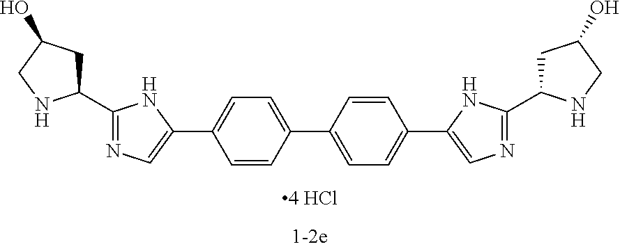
C1=C(C2=CN=C(C3CC(O)CN3)N2)C=CC(C2=CC=C(C3=CN=C(C4CC(O)CN4)N3)C=C2)=C1
